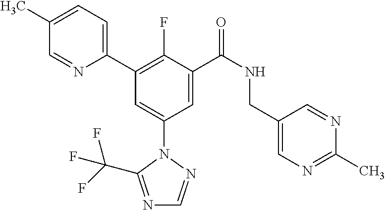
C1(C2=C(F)C(C(NCC3=CN=C(C)N=C3)=O)=CC(N3N=CN=C3C(F)(F)F)=C2)=CC=C(C)C=N1
